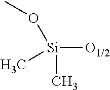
[Si]([O1/2])(C)(C)OC
